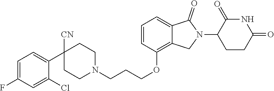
N1C(=O)C(N2C(=O)C3=CC=CC(OCCCN4CCC(C5=CC=C(F)C=C5Cl)([CN])CC4)=C3C2)CCC1=O
